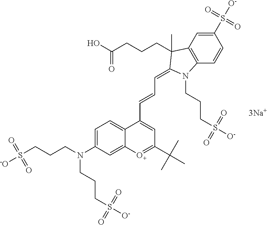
C1=C(N(CCCS([-O])(=O)=O)CCCS([O-])(=O)=O)C=C2C(=C1)C(C=CC=C1C(C)(CCCC(O)=O)C3=C(C=CC(S([O-])(=O)=O)=C3)N1CCCS([O-])(=O)=O)=CC(C(C)(C)C)=[O+]2
